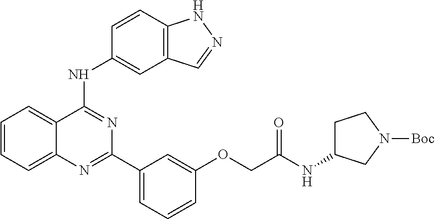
C1=CC=C2C(=C1)C(NC1=CC3=C(C=C1)NN=C3)=NC(C1=CC=CC(OCC(NC3CCN([Boc])C3)=O)=C1)=N2
